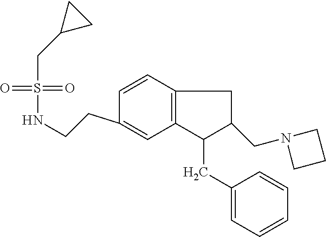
C12=C(C=CC(CCNS(=O)(=O)CC3CC3)=C1)CC(CN1CCC1)C2CC1=CC=CC=C1
